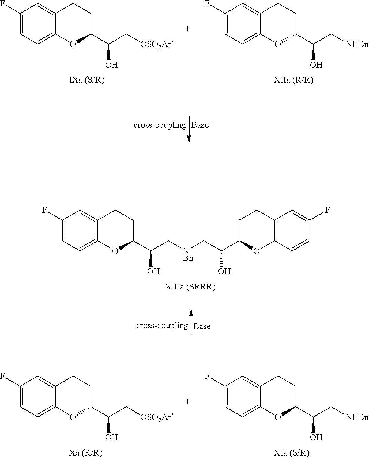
C1(F)=CC=C2C(=C1)CCC(C(C[OSO2Ar])O)O2.C1(F)=CC=C2C(=C1)CCC(C(C[NHBn])O)O2.C1(F)=CC=C2C(=C1)CCC(C(C[NBn]CC(C1OC3=C(CC1)C=C(F)C=C3)O)O)O2.C1(F)=CC=C2C(=C1)CCC(C(C[OSO2Ar])O)O2.C1(F)=CC=C2C(=C1)CCC(C(C[NHBn])O)O2
